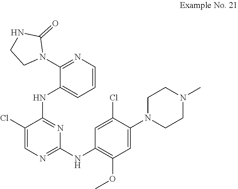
C1CN(C2=CC(OC)=C(NC3=NC=C(Cl)C(NC4=CC=CN=C4N4CCNC4=O)=N3)C=C2Cl)CCN1C
